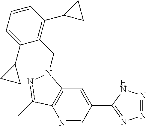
N1=CC(C2=NN=NN2)=CC2=C1C(C)=NN2CC1=C(C2CC2)C=CC=C1C1CC1
